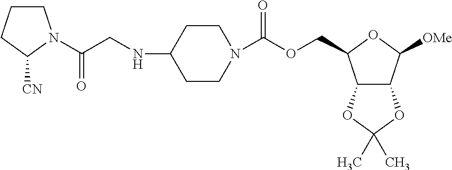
C12C(C([OMe])OC1COC(N1CCC(NCC(=O)N3CCCC3[CN])CC1)=O)OC(C)(C)O2
